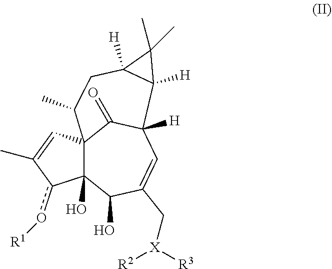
C123C(O)(C(O)C(C[X]([R2])[R3])=CC([H])(C1=O)C1([H])C([H])(CC2C)C1(C)C)c(o[R1])C(C)=C3
